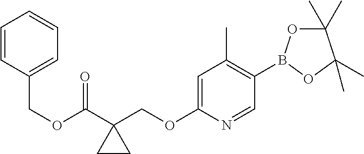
C1(B2OC(C)(C)C(C)(C)O2)=C(C)C=C(OCC2(C(OCC3=CC=CC=C3)=O)CC2)N=C1
